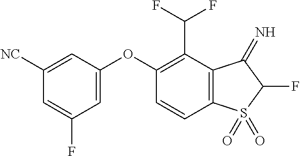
C1([NC])=CC(OC2=C(C(F)F)C3=C(C=C2)S(=O)(=O)C(F)C3=N)=CC(F)=C1
